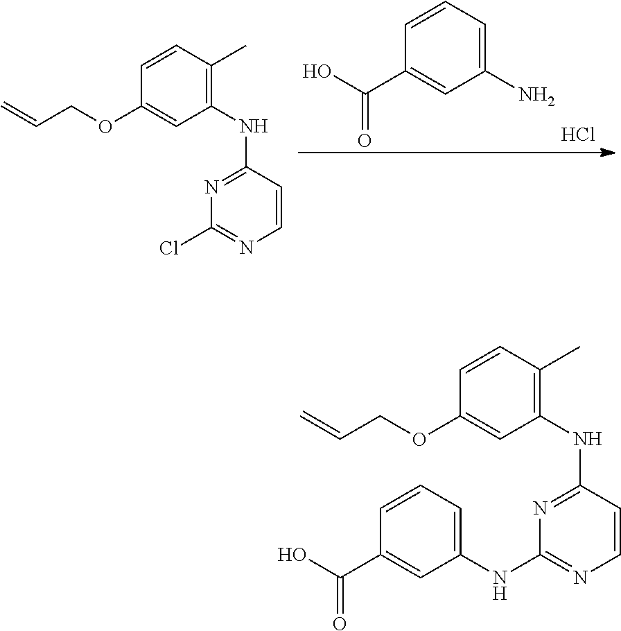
C1=CC=C(N)C=C1C(O)=O.Cl.C1=CC(C)=C(NC2=NC(Cl)=NC=C2)C=C1OCC=C.C1=CC(C)=C(NC2=NC(NC3=CC=CC(C(=O)O)=C3)=NC=C2)C=C1OCC=C
